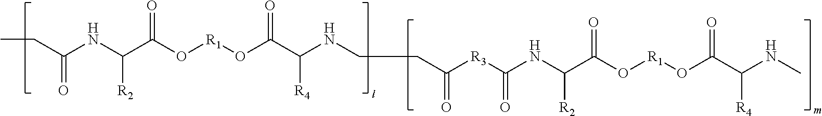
C(NC(C(O[R1]OC(C(NCCC([R3]C(NC(C(O[R1]OC(C(NC)[R4])=O)=O)[R2])=O)=O)[R4])=O)=O)[R2])(CC)=O
